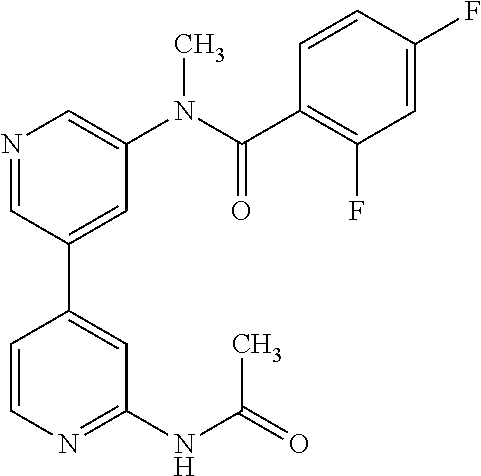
C1(NC(=O)C)=NC=CC(C2=CC(N(C(C3=C(F)C=C(F)C=C3)=O)C)=CN=C2)=C1
